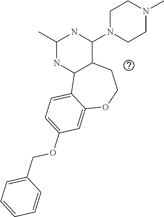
C1(C)NC2C(C(N3CCN(C)CC3)N1)CCOC1=CC(OCC3=CC=CC=C3)=CC=C21
